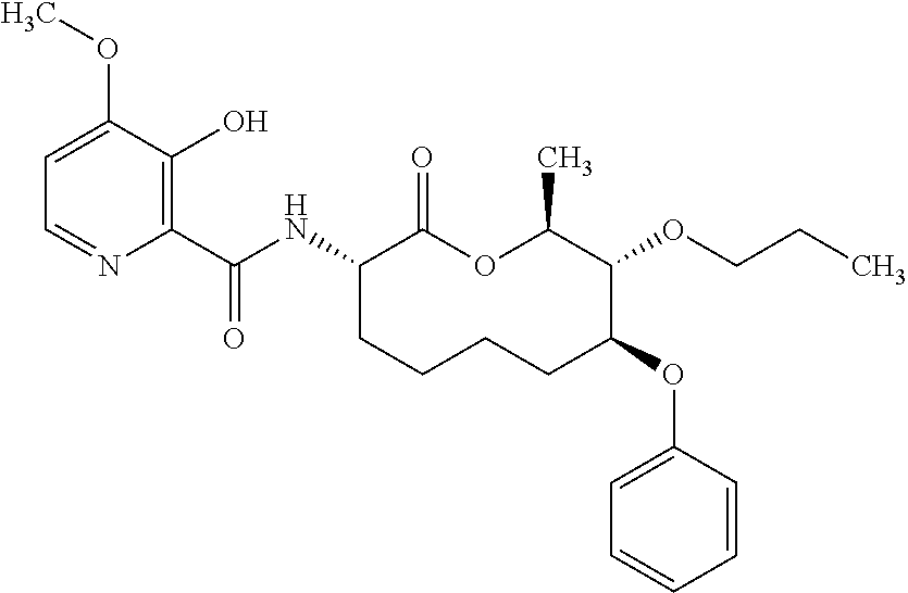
C1(C(NC2C(=O)OC(C)C(OCCC)C(OC3=CC=CC=C3)CCCC2)=O)=C(O)C(OC)=CC=N1
